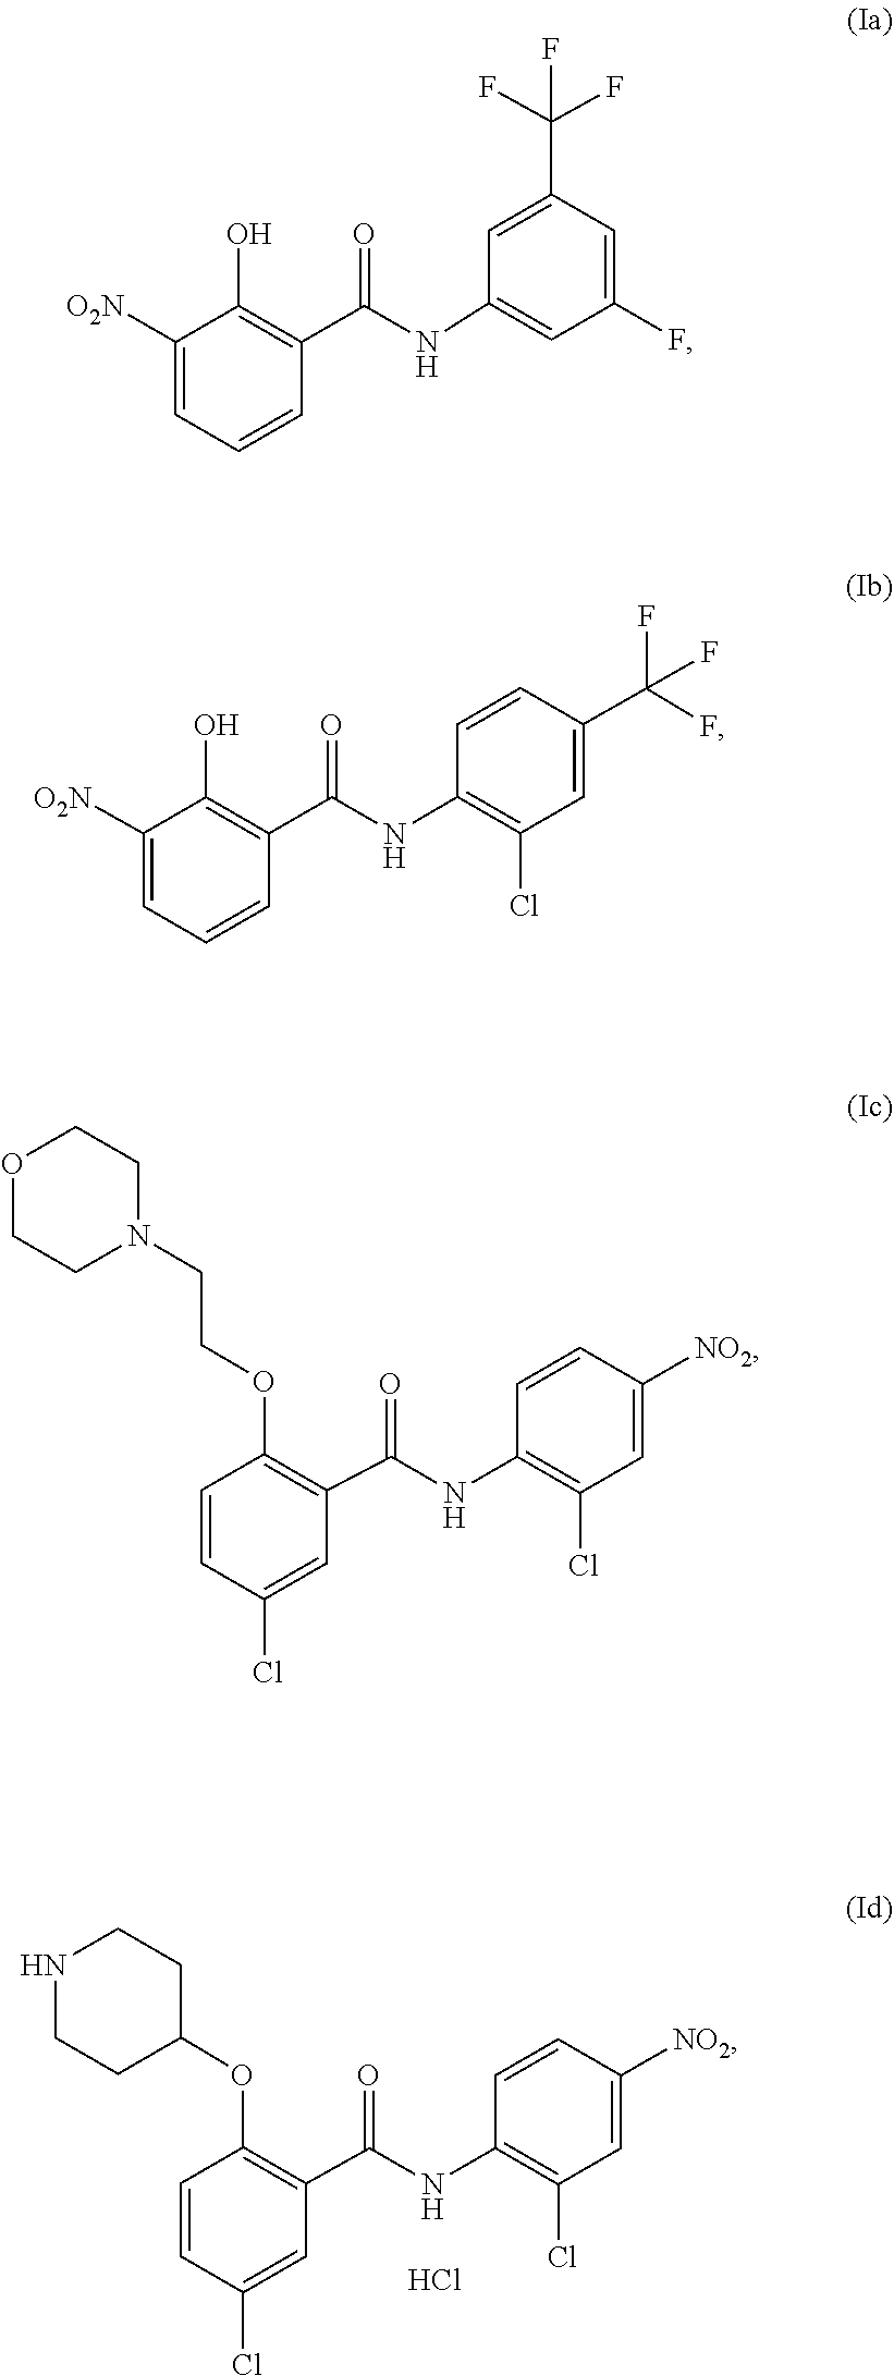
C1CNCCC1OC1=C(C(NC2=C(Cl)C=C([NO2])C=C2)=O)C=C(Cl)C=C1.Cl.C1(NC(C2=C(O)C([O2N])=CC=C2)=O)=CC(F)=CC(C(F)(F)F)=C1.C1=CC(NC(C2=C(O)C([O2N])=CC=C2)=O)=C(Cl)C=C1C(F)(F)F.O1CCN(CCOC2=C(C(=O)NC3=C(Cl)C=C([NO2])C=C3)C=C(Cl)C=C2)CC1
